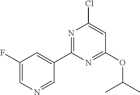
C1(C2=NC(Cl)=CC(OC(C)C)=N2)=CC(F)=CN=C1
